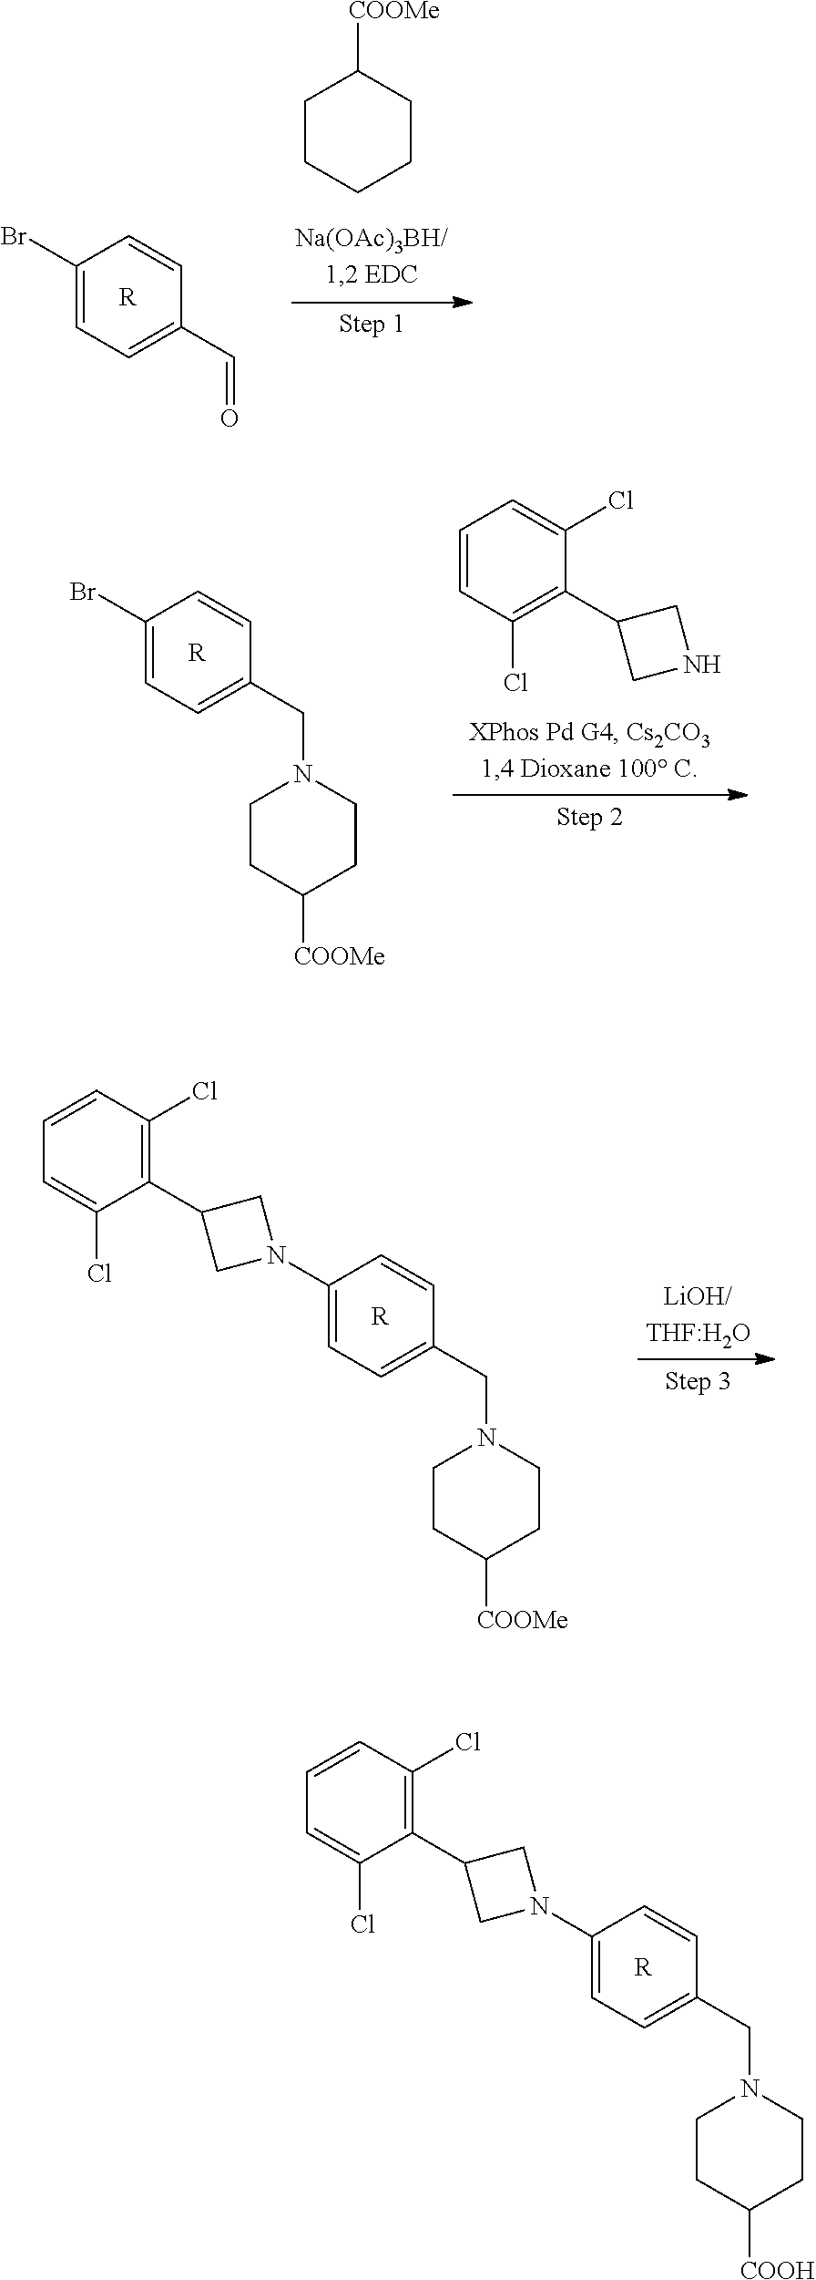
C1=C(Cl)C(C2CN(C3=CC=C(CN4CCC([COOH])CC4)C=C3)C2)=C(Cl)C=C1.[R].C1(Br)=CC=C(C=O)C=C1.[R].C1CCCCC1[COOMe].C1=C(CN2CCC([COOMe])CC2)C=CC(Br)=C1.[R].N1CC(C2=C(Cl)C=CC=C2Cl)C1.C1=C(Cl)C(C2CN(C3=CC=C(CN4CCC([COOMe])CC4)C=C3)C2)=C(Cl)C=C1.[R]
